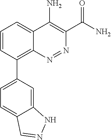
C1=CC(C2=CC=C3C(=C2)NN=C3)=C2C(=C1)C(N)=C(C(N)=O)N=N2
